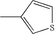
S1C=CC(C)=C1
